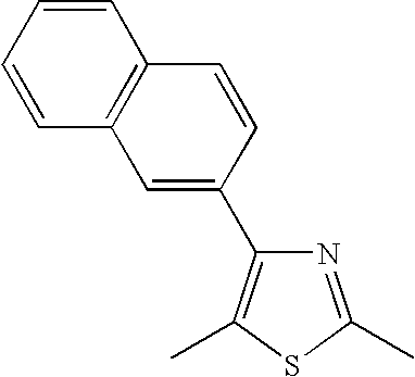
C1=CC=CC2=C1C=C(C1=C(C)SC(C)=N1)C=C2
